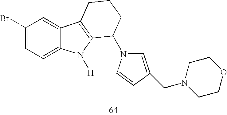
C1=C(CN2CCOCC2)C=CN1C1C2=C(C3=CC(Br)=CC=C3N2[H])CCC1
